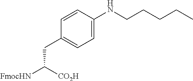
C1(CC([FmocHN])[CO2H])=CC=C(NCCCCC)C=C1
